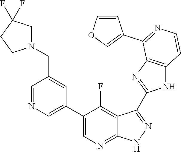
C1=NC=C(C2=CN=C3C(=C2F)C(C2=NC4=C(N2)C=CN=C4C2=COC=C2)=N[N H]3)C=C1CN1CC(F)(F)CC1
